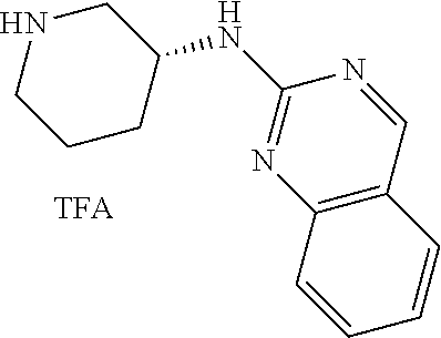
C12=C(C=NC(NC3CNCCC3)=N1)C=CC=C2
